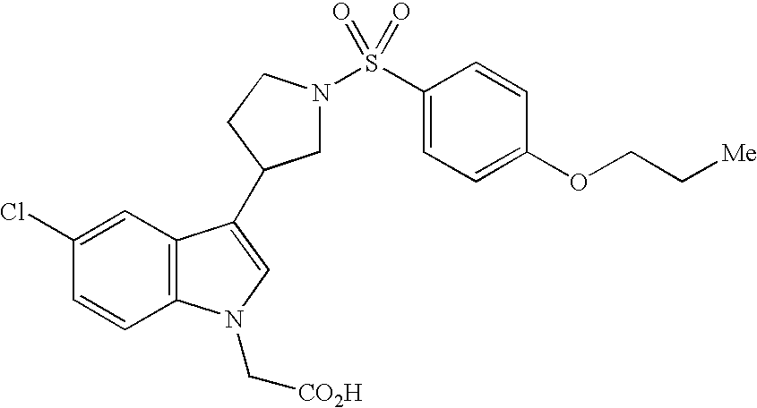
C1=CC2=C(C=C1Cl)C(C1CN(S(C3=CC=C(OCC[Me])C=C3)(=O)=O)CC1)=CN2C[CO2H]
